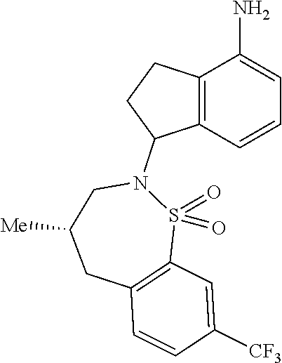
C12=C(C=CC=C1N)C(N1CC([Me])CC3=C(S1(=O)=O)C=C([CF3])C=C3)CC2
